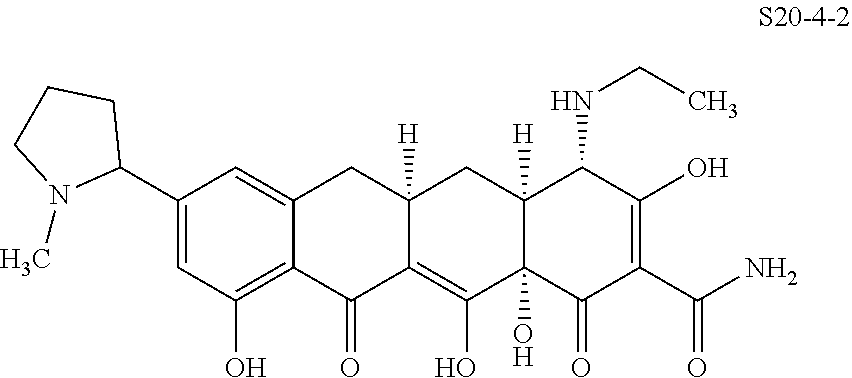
C12=CC(C3CCCN3C)=CC(O)=C1C(=O)C1=C(O)C3(O)C([H])(CC1([H])C2)C(NCC)C(O)=C(C(N)=O)C3=O
